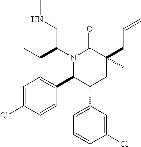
N1(C(CC)CNC)C(C2=CC=C(Cl)C=C2)C(C2=CC=CC(Cl)=C2)CC(CC=C)(C)C1=O
